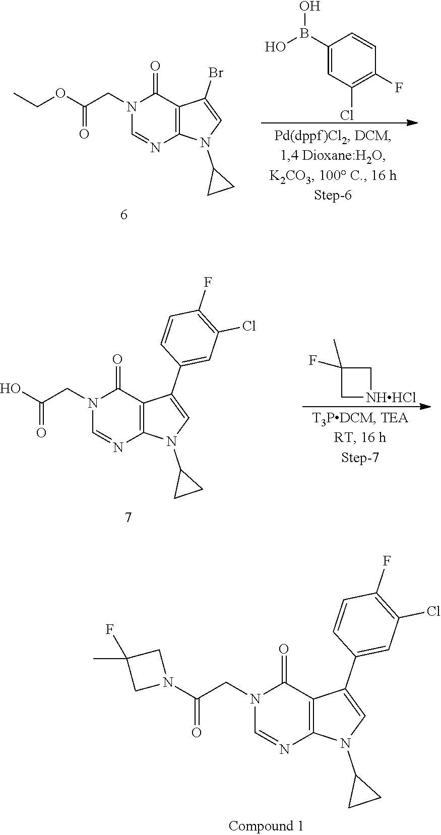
C12=C(C(=O)N(CC(OCC)=O)C=N1)C(Br)=CN2C1CC1.C1(B(O)O)=CC(Cl)=C(F)C=C1.C12=C(C(=O)N(CC(O)=O)C=N1)C(C1=CC(Cl)=C(F)C=C1)=CN2C1CC1.C1[NHHCl]CC1(F)C.C12=C(C(=O)N(CC(N3CC(C)(F)C3)=O)C=N1)C(C1=CC(Cl)=C(F)C=C1)=CN2C1CC1
